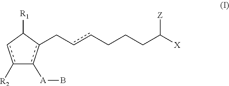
c1([R2])cC([R1])c(CccCCCC([X])[Z])c-1[A]B
